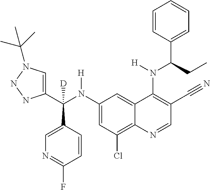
C1(N(C(C2=CN(C(C)(C)C)NN2)(C2=CN=C(F)C=C2)[D])[H])=CC(Cl)=C2C(=C1)C(N(C(C1=CC=CC=C1)CC)[H])=C(C#N)C=N2
